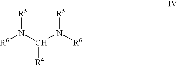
[R6]N(C(N([R6])[R5])[R4])[R5]
